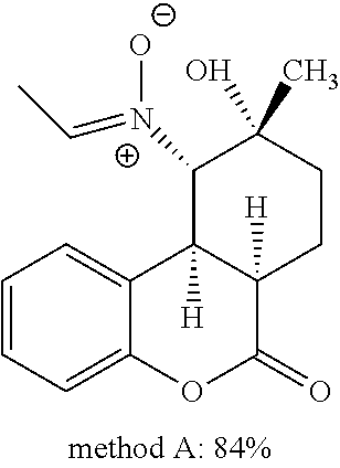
C1=CC=C2C(=C1)C1([H])C([H])(C(=O)O2)CCC(O)(C)C1[N+]([O-])=CC
